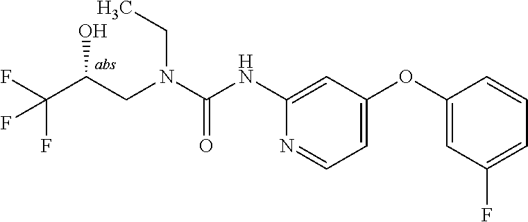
C(N(CC)C(=O)NC1=CC(OC2=CC(F)=CC=C2)=CC=N1)C(C(F)(F)F)O
